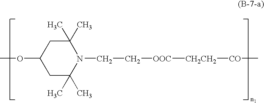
C1(C)(C)CC(OC)CC(C)(C)N1CC[OOC][CH2CH2][CO]C
